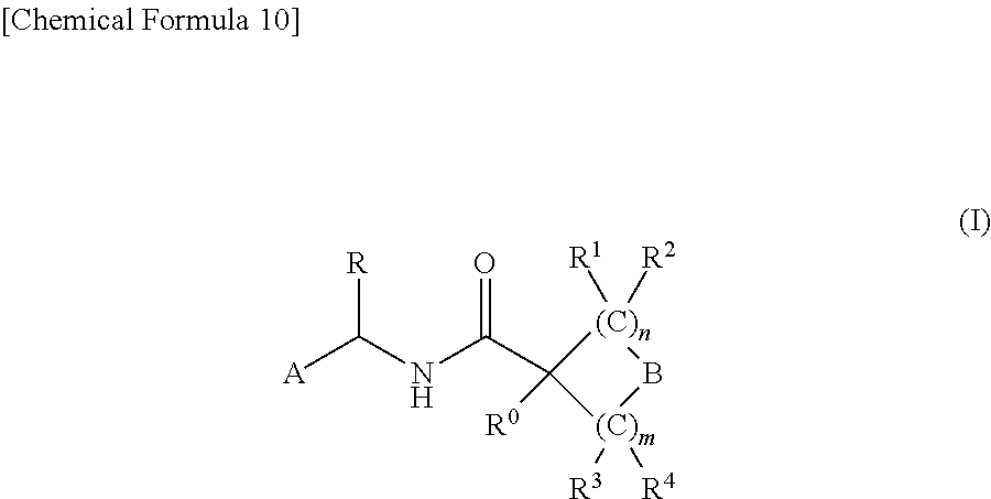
[A]C(NC(C1([R0])[(C)m]([R3])([R4])B[(C)n]1([R1])[R2])=O)[R]
